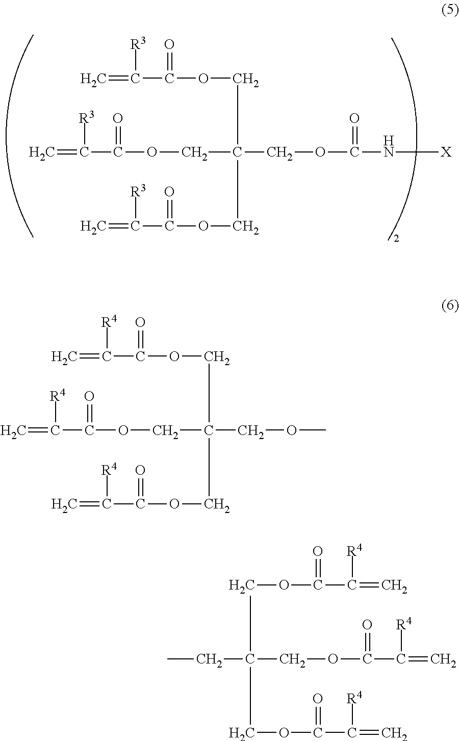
C(COC(C(=C)[R3])=O)(COC(C(=C)[R3])=O)(COC(C(=C)[R3])=O)COC(N[X])=O.C(COC(C(=C)[R4])=O)(COC(C(=C)[R4])=O)(COC(C(=C)[R4])=O)COC.C(C(COC(C([R4])=C)=O)(COC(C([R4])=C)=O)COC(C([R4])=C)=O)C
